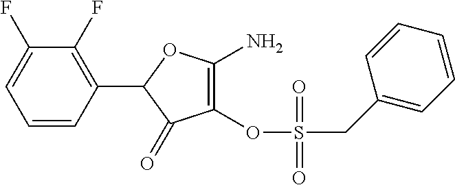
C1(OS(=O)(CC2=CC=CC=C2)=O)=C(N)OC(C2=C(F)C(F)=CC=C2)C1=O
